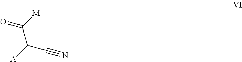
[M]C(=O)C([A])C#N
